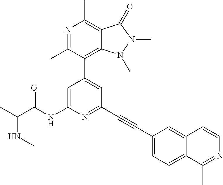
N(C)C(C)C(NC1=CC(C2=C3C(=C(C)N=C2C)C(=O)N(C)N3C)=CC(C#CC2=CC=C3C(=C2)C=CN=C3C)=N1)=O
